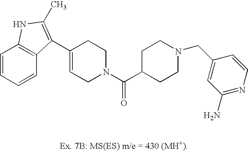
C1=CC=CC2=C1NC(C)=C2C1=CCN(C(C2CCN(CC3=CC(N)=NC=C3)CC2)=O)CC1
